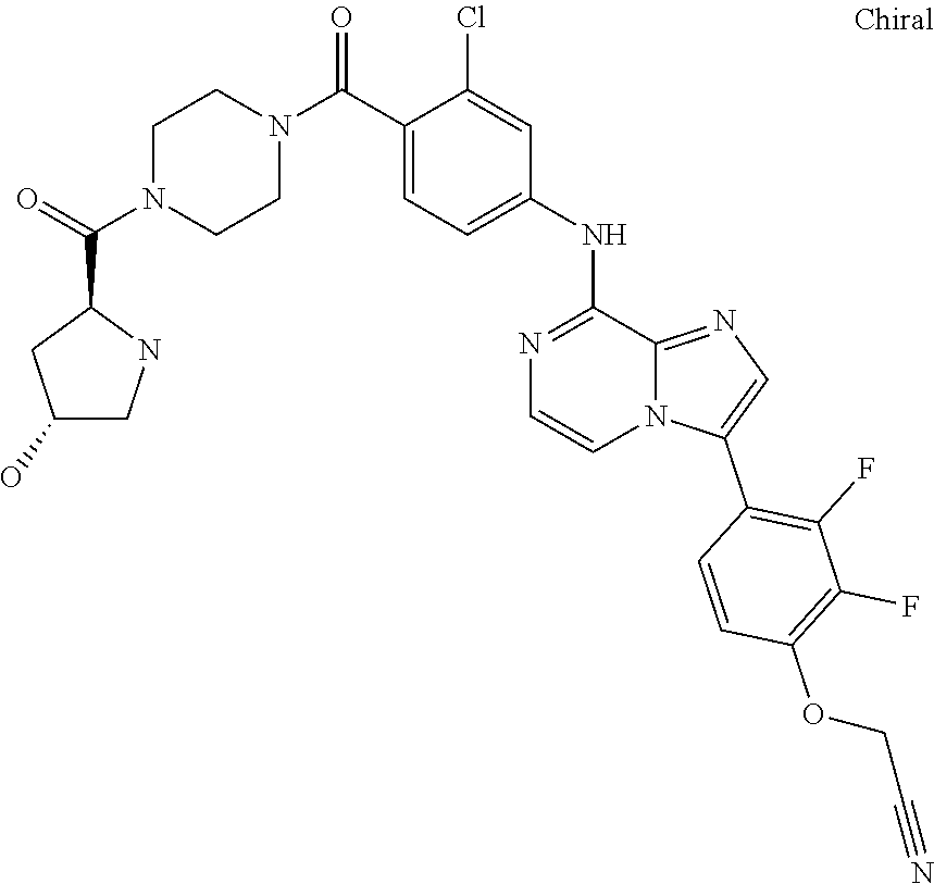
C1(C(=O)N2CCN(C(C3=CC=C(NC4=NC=CN5C4=NC=C5C4=C(F)C(F)=C(OCC#N)C=C4)C=C3Cl)=O)CC2)CC(O)CN1
